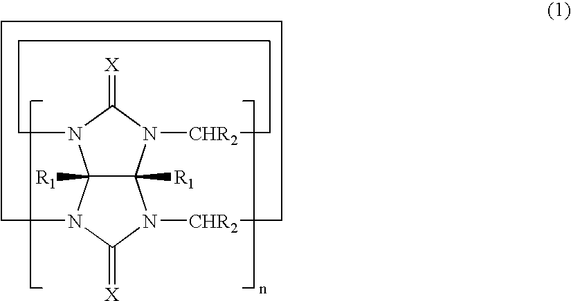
C12([R1])C([R1])(N3C(=[X])N1CCCC[CHR2]3)N1C(=[X])N2CCCC[CHR2]1
